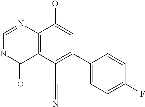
C12=C(C(C#N)=C(C3=CC=C(F)C=C3)C=C1O)C(=O)NC=N2
